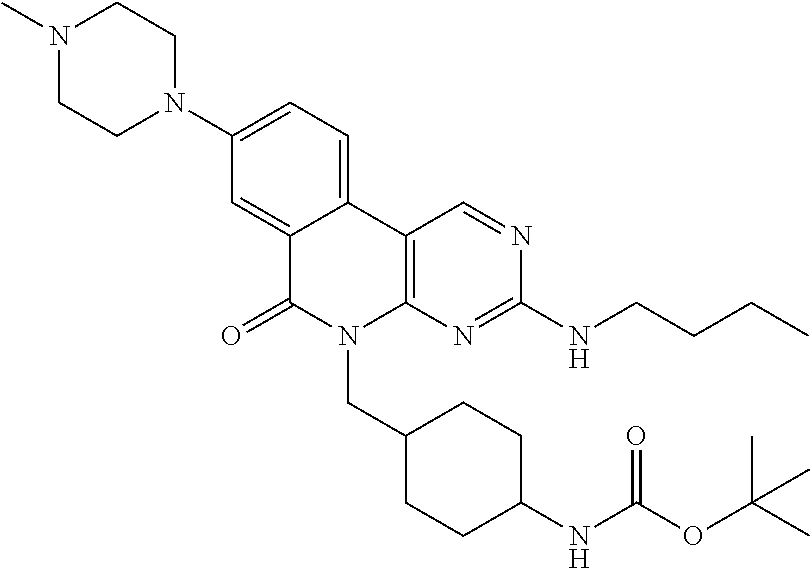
N1(C)CCN(C2=CC=C3C(=C2)C(=O)N(CC2CCC(NC(OC(C)(C)C)=O)CC2)C2=C3C=NC(NCCCC)=N2)CC1
